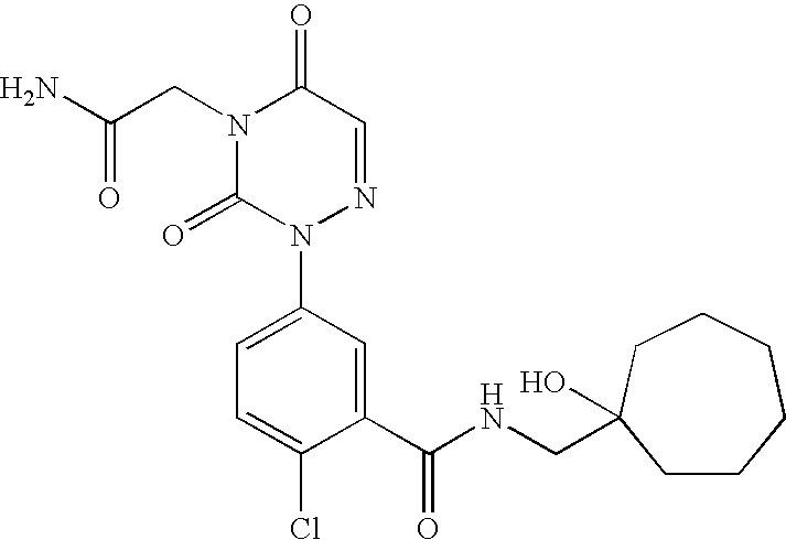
NC(CN1C(=O)N(C2=CC=C(Cl)C(C(NCC3(O)CCCCCC3)=O)=C2)N=CC1=O)=O
